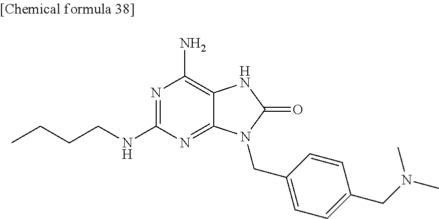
N1=C(NCCCC)N=C2C(=C1N)NC(=O)N2CC1=CC=C(CN(C)C)C=C1
